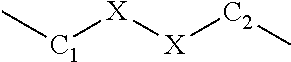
C[C1][X][X][C2]C
